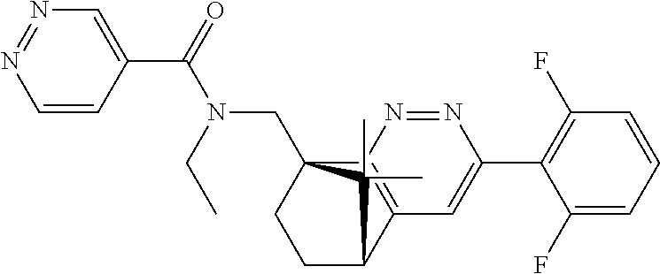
C1(C(=O)N(CC)CC23CCC(C4=C2N=NC(C2=C(F)C=CC=C2F)=C4)C3(C)C)=CN=NC=C1
